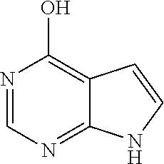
N1=CN=C2C(=C1O)C=CN2
